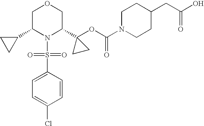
C1(C2N(S(=O)(=O)C3=CC=C(Cl)C=C3)C(C3(OC(=O)N4CCC(CC(=O)O)CC4)CC3)COC2)CC1
